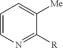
C1=CN=C([R])C([Me])=C1
